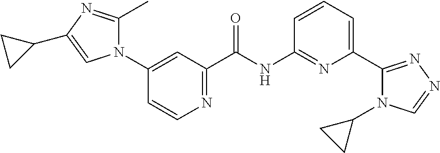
C1(N2C(C)=NC(C3CC3)=C2)=CC(C(NC2=NC(C3=NN=CN3C3CC3)=CC=C2)=O)=NC=C1
